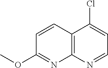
C12=C(N=CC=C1Cl)N=C(OC)C=C2
